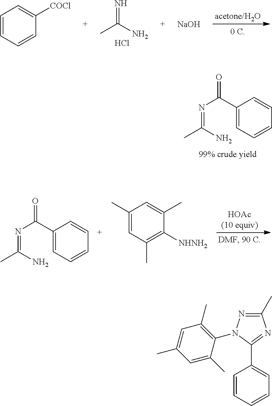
N=C(N)C.Cl.C1=CC=CC([COCl])=C1.[NaOH].C1(C(N=C(C)N)=O)=CC=CC=C1.C1(C(N=C(C)N)=O)=CC=CC=C1.C1(C)=CC(C)=C([NHNH2])C(C)=C1.C1=C(C)C=C(C)C(N2C(C3=CC=CC=C3)=NC(C)=N2)=C1C
